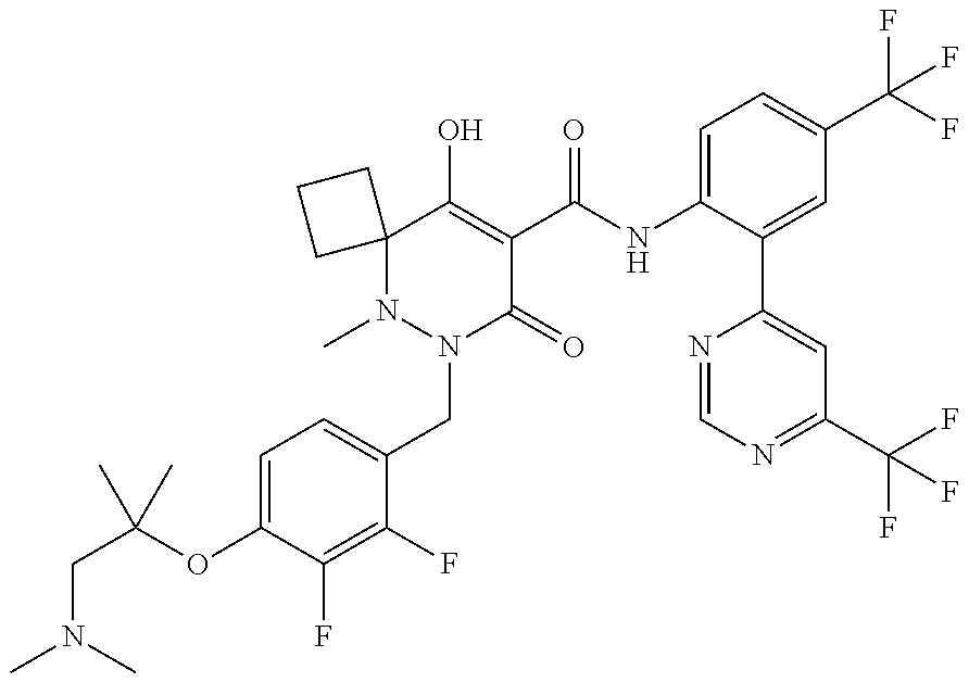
C(CN(C)C)(OC1=CC=C(CN2C(=O)C(C(=O)NC3=CC=C(C(F)(F)F)C=C3C3=CC(C(F)(F)F)=NC=N3)=C(O)C3(N2C)CCC3)C(F)=C1F)(C)C
